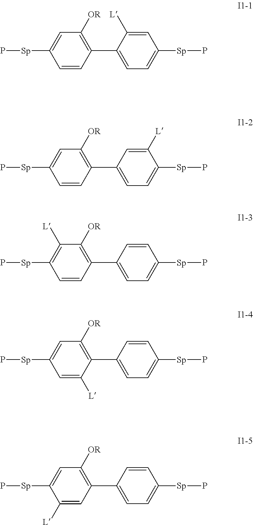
C1(C2=CC=C([Sp]P)C=C2[L])=C([OR])C=C([Sp]P)C=C1.C1(C2=CC=C([Sp]P)C([L])=C2)=C([OR])C=C([Sp]P)C=C1.C1(C2=CC=C([Sp]P)C=C2)=C([OR])C([L])=C([Sp]P)C=C1.C1(C2=CC=C([Sp]P)C=C2)=C([OR])C=C([Sp]P)C=C1[L].C1(C2=CC=C([Sp]P)C=C2)=C([OR])C=C([Sp]P)C([L])=C1
